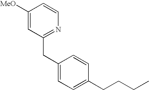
C1([MeO])=CC(CC2=CC=C(CCCC)C=C2)=NC=C1
